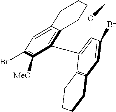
C12=C(C=C(Br)C(OC)=C1C1=C3C(=CC(Br)=C1[MeO])CCCC3)CCCC2
